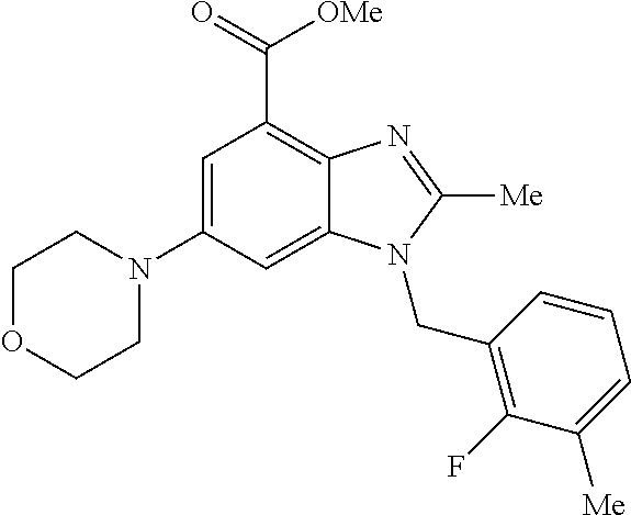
C1OCCN(C2=CC(C([OMe])=O)=C3C(=C2)N(CC2=C(F)C([Me])=CC=C2)C([Me])=N3)C1
